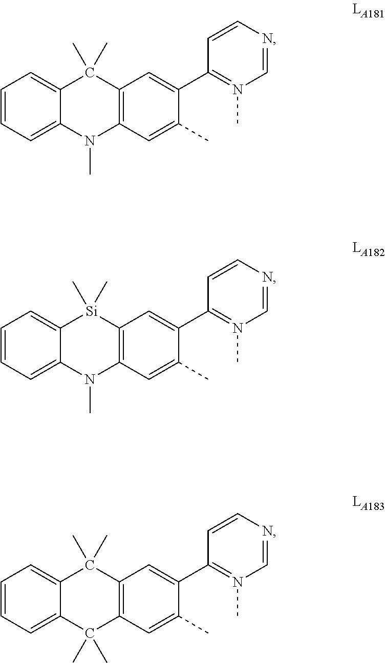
C1=CC=C2C(=C1)C(C)(C)C1=C(N2C)C=C(C)C(C2=N(C)C=NC=C2)=C1.C1=CC=C2C(=C1)[Si](C)(C)C1=C(N2C)C=C(C)C(C2=N(C)C=NC=C2)=C1.C1=CC=C2C(=C1)C(C)(C)C1=C(C2(C)C)C=C(C)C(C2=N(C)C=NC=C2)=C1
